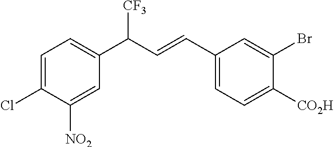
C1=C(Cl)C([NO2])=CC(C(C=CC2=CC=C([CO2H])C(Br)=C2)[CF3])=C1
